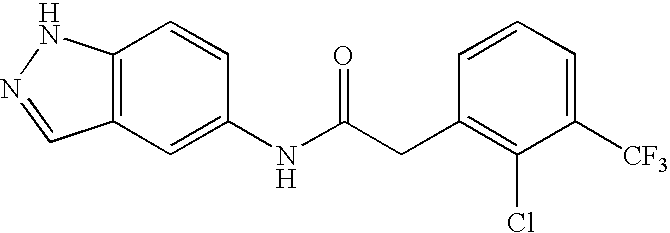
C12=C(C=C(NC(CC3=C(Cl)C([CF3])=CC=C3)=O)C=C1)C=NN2
